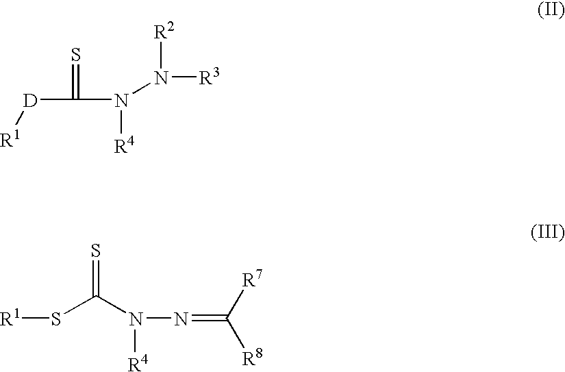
S=C(N([R4])N([R2])[R3])[D][R1].[R1]SC(=S)N(N=C([R8])[R7])[R4]
